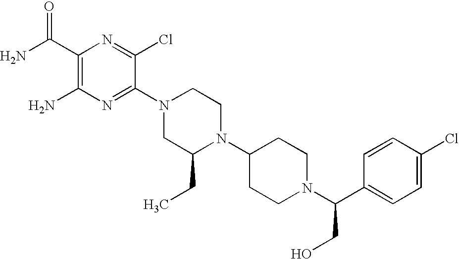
C1(C(N)=O)=C(N)N=C(N2CC(CC)N(C3CCN(C(C4=CC=C(Cl)C=C4)CO)CC3)CC2)C(Cl)=N1
